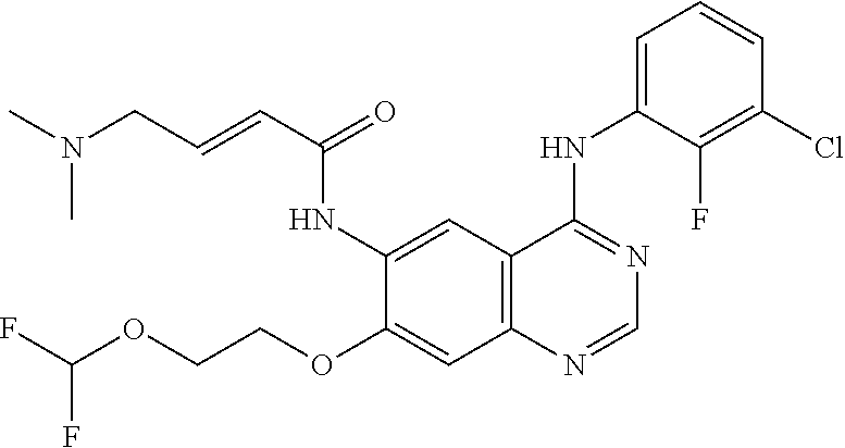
FC(OCCOC1=CC2=C(C=C1NC(C=CCN(C)C)=O)C(NC1=CC=CC(Cl)=C1F)=NC=N2)F
